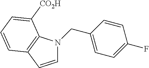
C1=CC2=C(C([CO2H])=CC=C2)N1CC1=CC=C(F)C=C1
